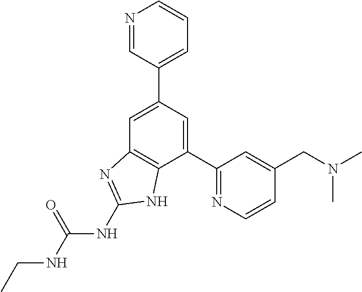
C1=C(C2=CC=CN=C2)C=C(C2=NC=CC(CN(C)C)=C2)C2=C1N=C(NC(NCC)=O)N2
